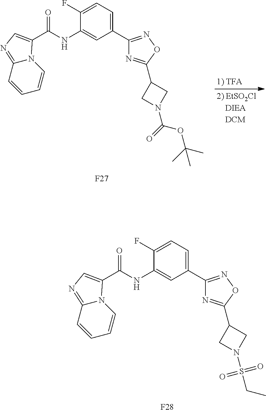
C1(F)=CC=C(C2=NOC(C3CN(S(CC)(=O)=O)C3)=N2)C=C1NC(=O)C1=CN=C2C=CC=CN21.[F28].C1(F)=CC=C(C2=NOC(C3CN(C(=O)OC(C)(C)C)C3)=N2)C=C1NC(=O)C1=CN=C2C=CC=CN21.[F27]
